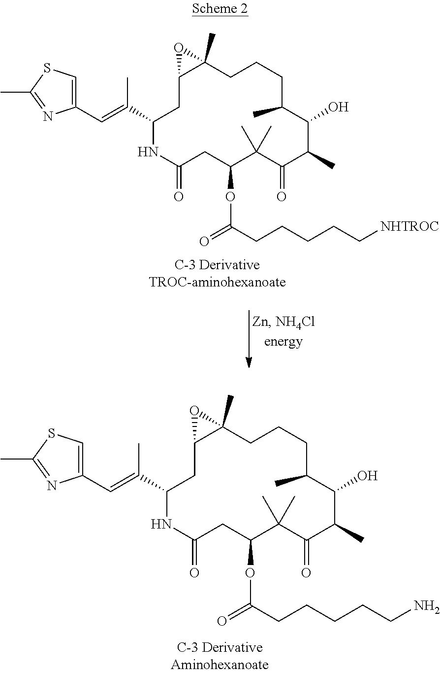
C1(C(C)=CC2=CSC(C)=N2)NC(=O)CC(OC(=O)CCCCCN)C(C)(C)C(=O)C(C)C(O)C(C)CCCC2(C)C(C1)O2.C1(C(C)=CC2=CSC(C)=N2)NC(=O)CC(OC(=O)CCCCC[NHTROC])C(C)(C)C(=O)C(C)C(O)C(C)CCCC2(C)C(C1)O2
